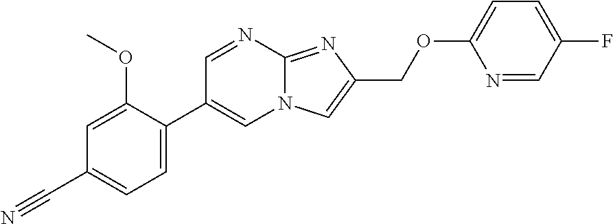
C1=C(C2=CN3C(=NC(COC4=CC=C(F)C=N4)=C3)N=C2)C(OC)=CC(C#N)=C1
